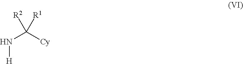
N([H])C([R2])([Cy])[R1]
